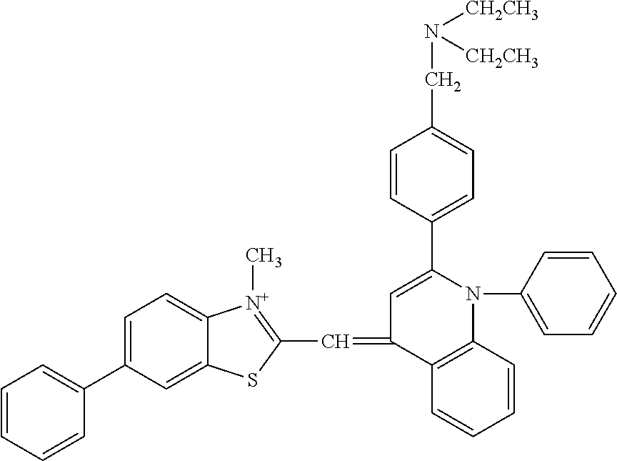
C1=CC=CC(C2=CC=C3C(=C2)SC(C=C2C=C(C4=CC=C(CN([CH2CH3])[CH2CH3])C=C4)N(C4=CC=CC=C4)C4=C2C=CC=C4)=[N+]3C)=C1
